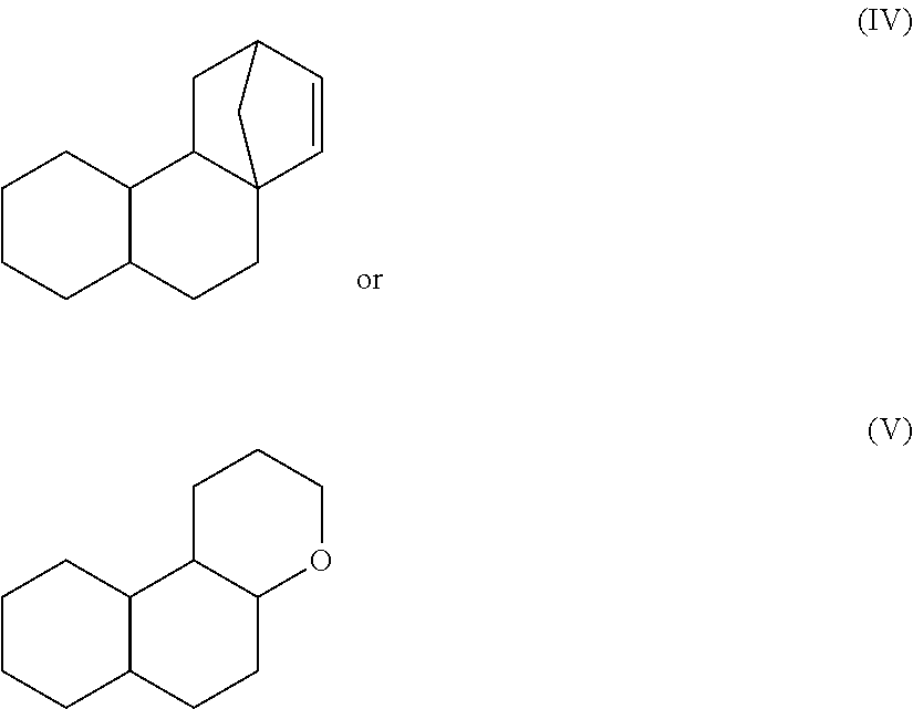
C1CCC2C(C1)C1C3(CC2)C=CC(C1)C3.C1CCC2C(C1)C1C(CC2)OCCC1
